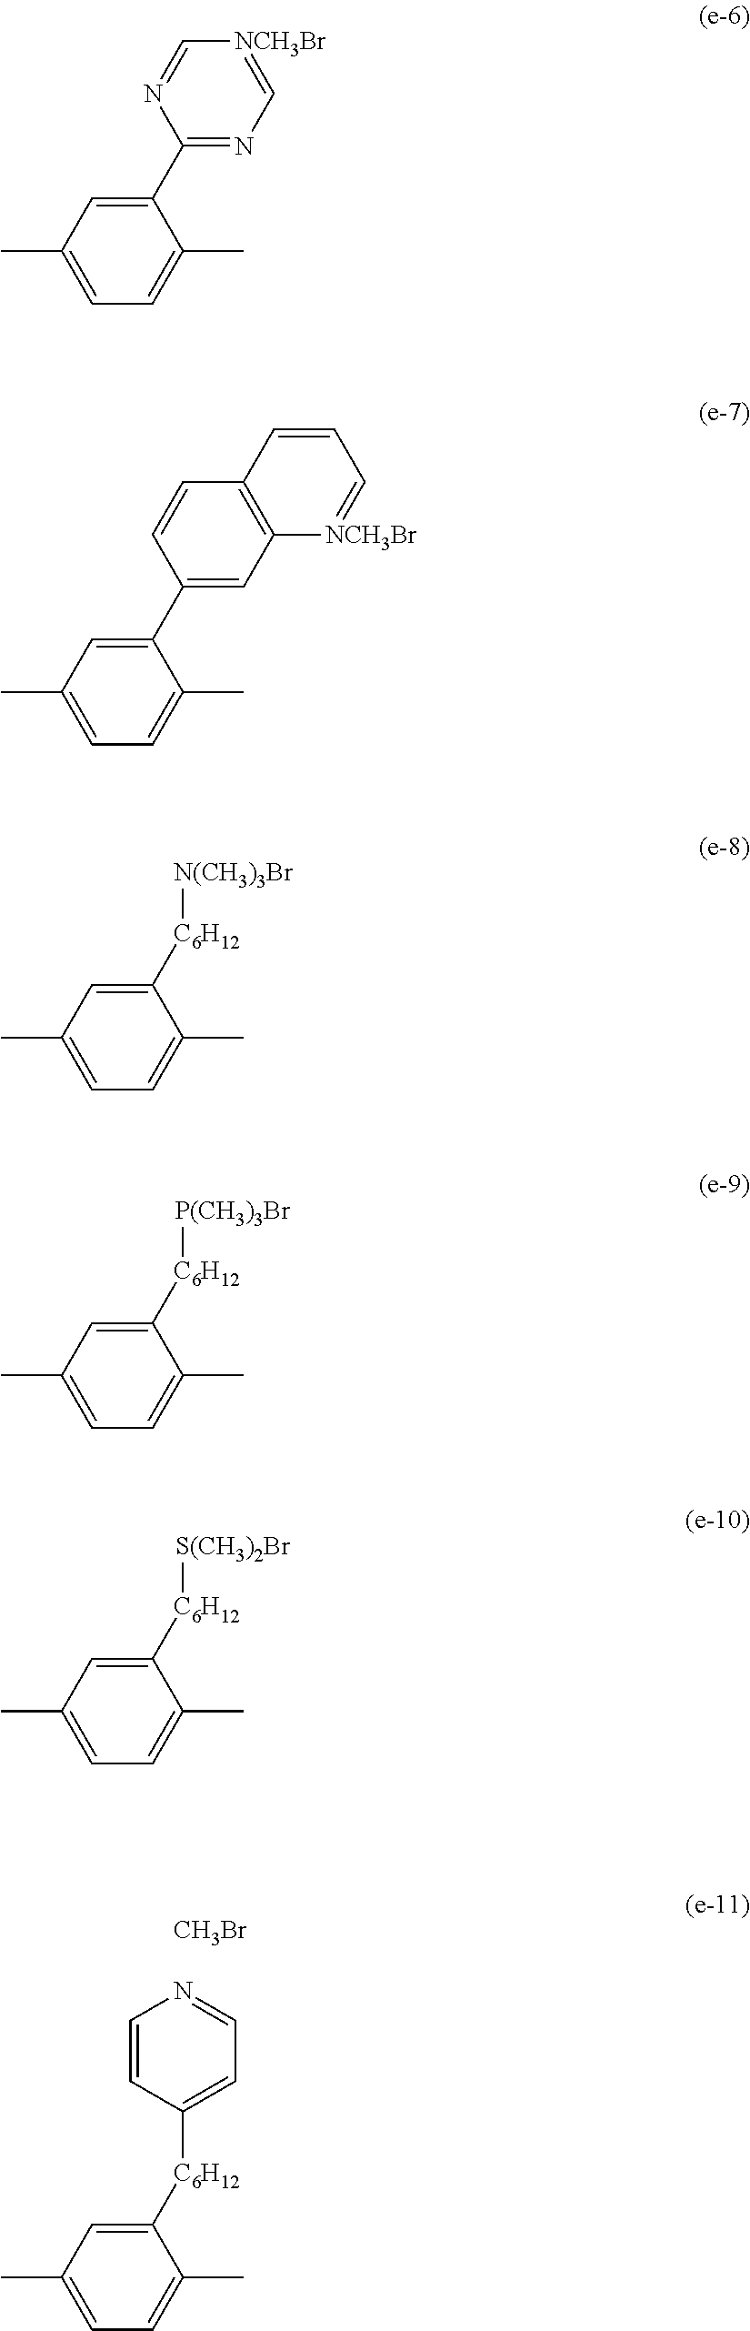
C1=C(C)C=C([C6H12]C2=CC=NC=C2)C(C)=C1.[CH3Br].C1=C(C)C=C(C2=NC=[NCH3Br]C=N2)C(C)=C1.C1=C(C)C=C(C2=CC3=C(C=C2)C=CC=[NCH3Br]3)C(C)=C1.C1=C(C)C=C([C6H12][N(CH3)3Br])C(C)=C1.C1=C(C)C=C([C6H12][P(CH3)3Br])C(C)=C1.C1=C(C)C=C([C6H12][S(CH3)2Br])C(C)=C1
